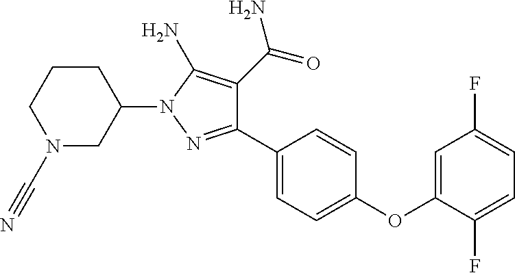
C1(C2=CC=C(OC3=CC(F)=CC=C3F)C=C2)=NN(C2CCCN(C#N)C2)C(N)=C1C(=O)N
